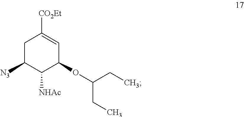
C1C([N3])C([NHAc])C(OC(CC)CC)C=C1[CO2Et]
